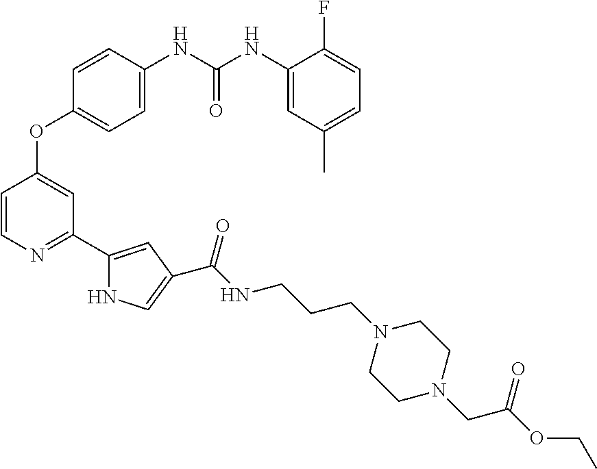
C1=CC(NC(NC2=CC(C)=CC=C2F)=O)=CC=C1OC1=CC(C2=CC(C(NCCCN3CCN(CC(OCC)=O)CC3)=O)=CN2)=NC=C1
